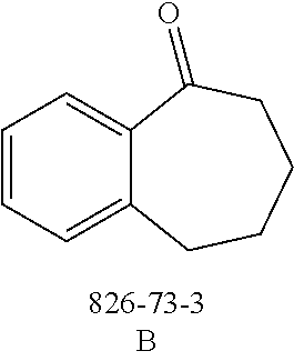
C12=CC=CC=C1CCCCC2=O
